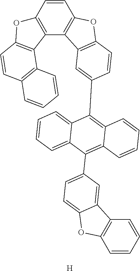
[H].C12=C(C=CC3=C1C1=C(O3)C=CC(C3=C4C(=C(C5=CC=C6C(=C5)C5=C(C=CC=C5)O6)C5=CC=CC=C35)C=CC=C4)=C1)OC1=C2C2=C(C=C1)C=CC=C2
